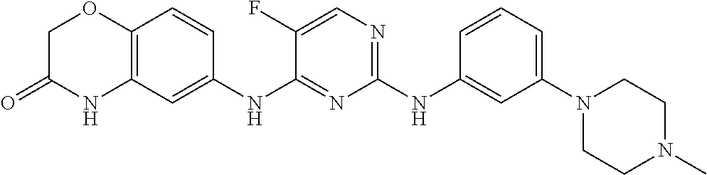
C1(NC2=CC(N3CCN(C)CC3)=CC=C2)=NC=C(F)C(NC2=CC3=C(C=C2)OCC(=O)N3)=N1
